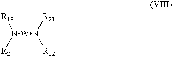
[NWN]([R19])([R20])([R21])[R22]
